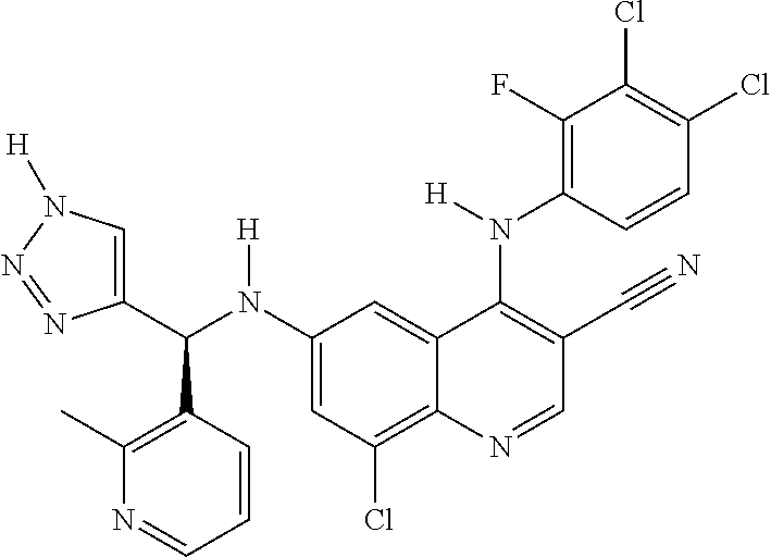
C1(N(C(C2=CN([H])N=N2)C2=C(C)N=CC=C2)[H])=CC(Cl)=C2C(=C1)C(N(C1=C(F)C(Cl)=C(Cl)C=C1)[H])=C(C#N)C=N2
